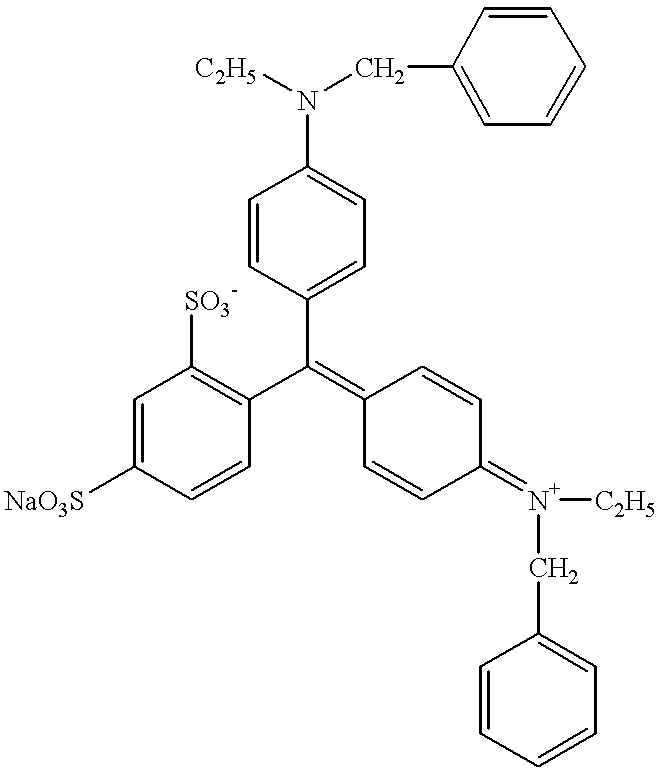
C1=CC(C(C2=C([SO3-])C=C([NaO3S])C=C2)=C2C=CC(=[N+]([C2H5])CC3=CC=CC=C3)C=C2)=CC=C1N([C2H5])CC1=CC=CC=C1
